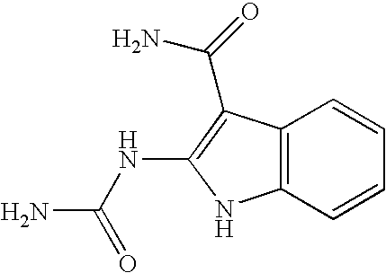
C12=C(C=CC=C1)NC(NC(N)=O)=C2C(N)=O
